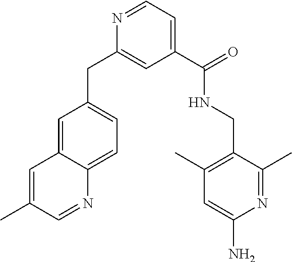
N1=CC=C(C(=O)NCC2=C(C)C=C(N)N=C2C)C=C1CC1=CC=C2C(=C1)C=C(C)C=N2
